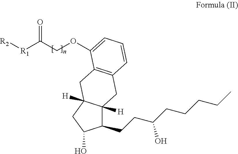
[R2][R1]C(COC1=CC=CC2=C1CC1([H])C([H])(C(CCC(CCCCC)O)C(O)C1)C2)=O
